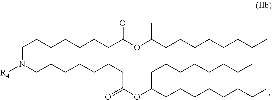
C(CCCC)CCCC(OC(CCCCCCCN([R4])CCCCCCCC(=O)OC(CCCCCCCC)CCCCCCCC)=O)C
